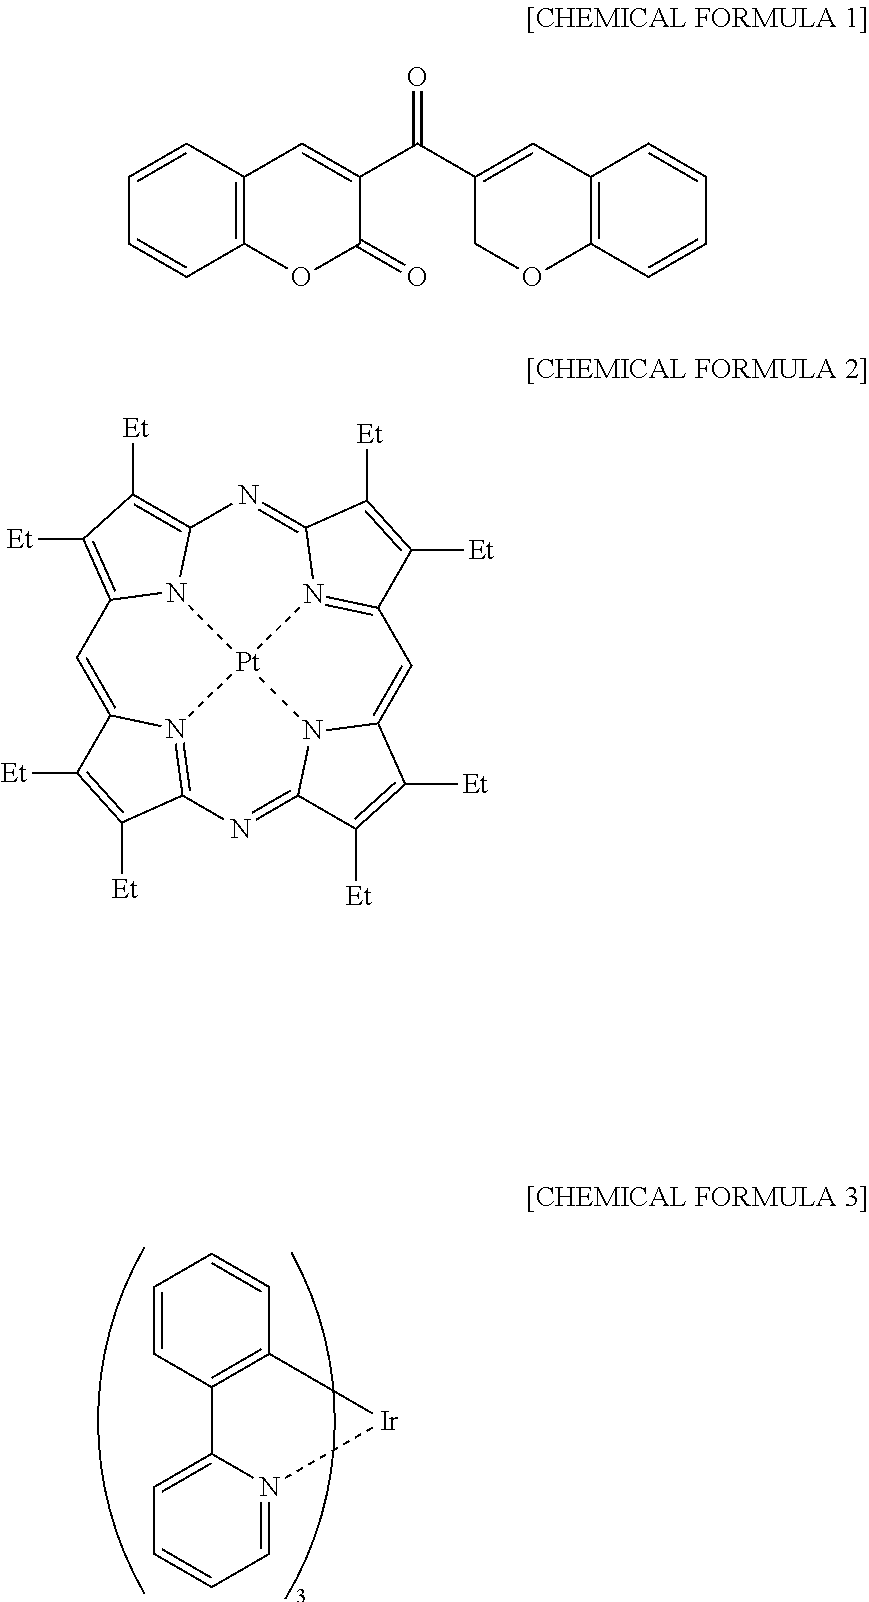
C1=N2C(=CC=C1)C1=C(C=CC=C1)[Ir]2.C12=C(C=CC=C1)C=C(C(C1=CC3=C(OC1)C=CC=C3)=O)C(=O)O2.C1=C2N3=C(N=C4N5C(=CC6=N7C(=NC8=C([Et])C([Et])=C1N8[Pt]753)C([Et])=C6[Et])C([Et])=C4[Et])C([Et])=C2[Et]
